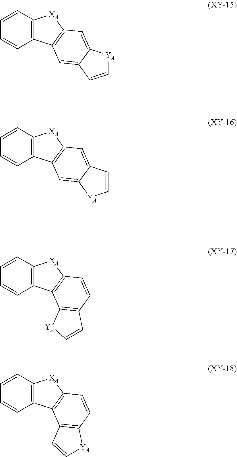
C12=C(C=CC=C1)[XA]C1=C2C=C2C(=C1)[YA]C=C2.C12=C(C=CC=C1)[XA]C1=C2C=C2C(=C1)C=C[YA]2.C12=C(C=CC=C1)[XA]C1=C2C2=C(C=C1)C=C[YA]2.C12=C(C=CC=C1)[XA]C1=C2C2=C(C=C1)[YA]C=C2
